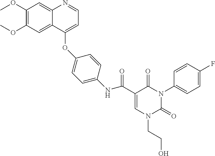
C1=C(C(=O)NC2=CC=C(OC3=CC=NC4=CC(OC)=C(OC)C=C43)C=C2)C(=O)N(C2=CC=C(F)C=C2)C(=O)N1CCO
